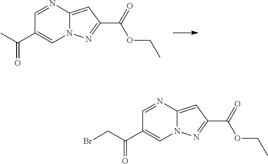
C1=NC2=CC(C(=O)OCC)=NN2C=C1C(=O)C.C1=NC2=CC(C(=O)OCC)=NN2C=C1C(=O)CBr
